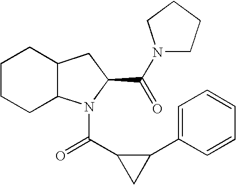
C1CCC2C(C1)CC(C(N1CCCC1)=O)N2C(C1CC1C1=CC=CC=C1)=O
